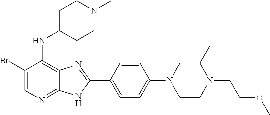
C1(Br)=CN=C2C(=C1NC1CCN(C)CC1)N=C(C1=CC=C(N3CC(C)N(CCOC)CC3)C=C1)N2
